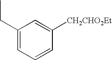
C1(CC)=CC=CC([CH2CHO2Et])=C1
